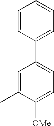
C1=CC(C2=CC=C([OMe])C(C)=C2)=CC=C1
